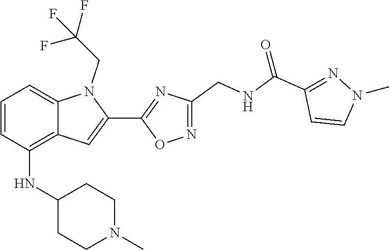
C12=CC=CC(NC3CCN(C)CC3)=C1C=C(C1=NC(CNC(C3=NN(C)C=C3)=O)=NO1)N2CC(F)(F)F
